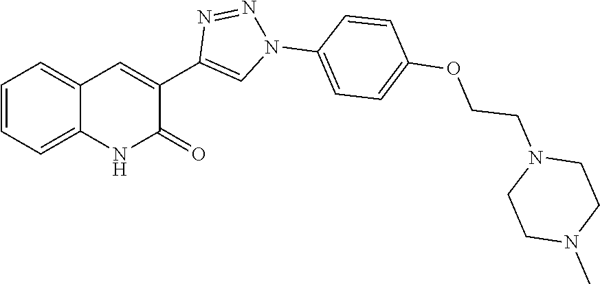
C1=CC=C2C(=C1)C=C(C1=CN(C3=CC=C(OCCN4CCN(C)CC4)C=C3)N=N1)C(=O)N2
